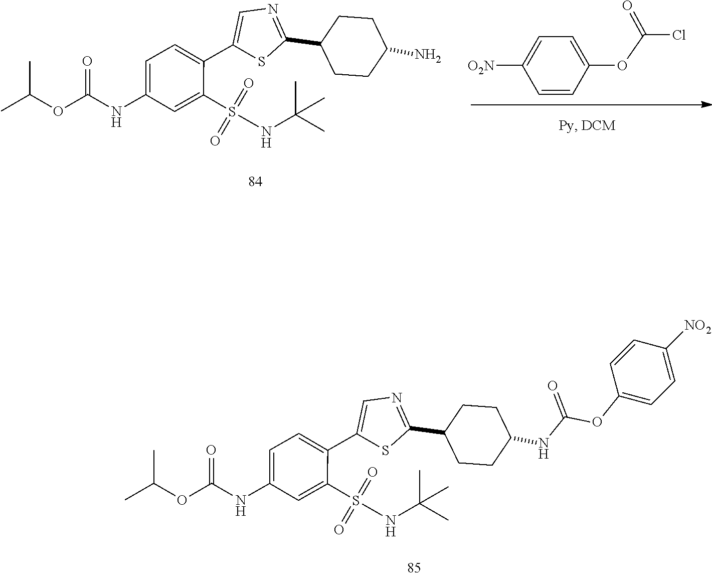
N(C1=CC=C(C2=CN=C(C3CCC(N)CC3)S2)C(S(NC(C)(C)C)(=O)=O)=C1)C(OC(C)C)=O.C1(OC(Cl)=O)=CC=C([O2N])C=C1.N(C1=CC=C(C2=CN=C(C3CCC(NC(OC4=CC=C([NO2])C=C4)=O)CC3)S2)C(S(NC(C)(C)C)(=O)=O)=C1)C(OC(C)C)=O
